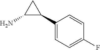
C1(C2CC2N)=CC=C(F)C=C1
